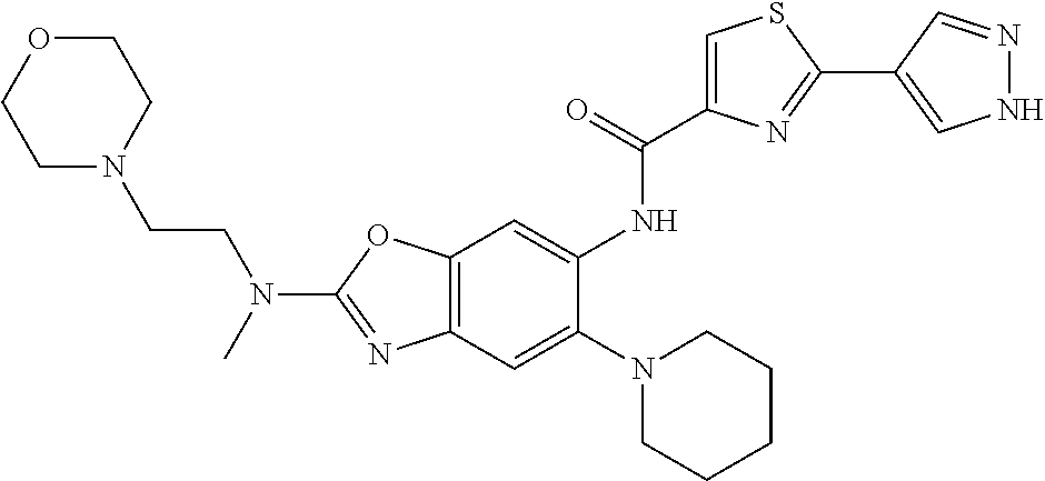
C12=C(OC(N(CCN3CCOCC3)C)=N1)C=C(NC(=O)C1=CSC(C3=CNN=C3)=N1)C(N1CCCCC1)=C2
